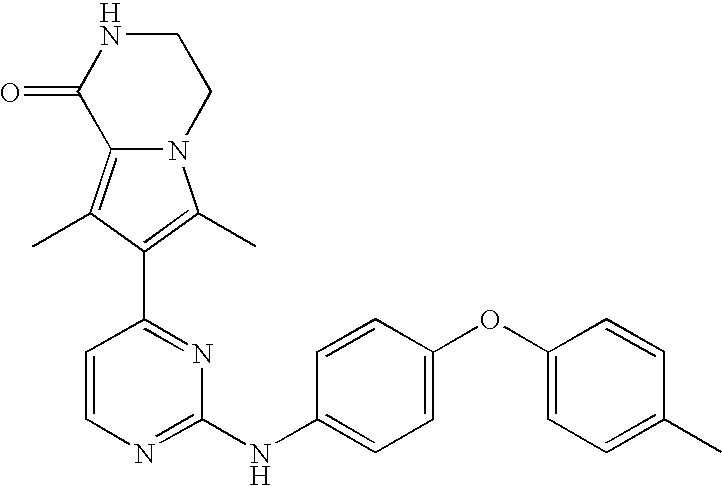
N12C(=C(C)C(C3=NC(NC4=CC=C(OC5=CC=C(C)C=C5)C=C4)=NC=C3)=C1C)C(=O)NCC2
